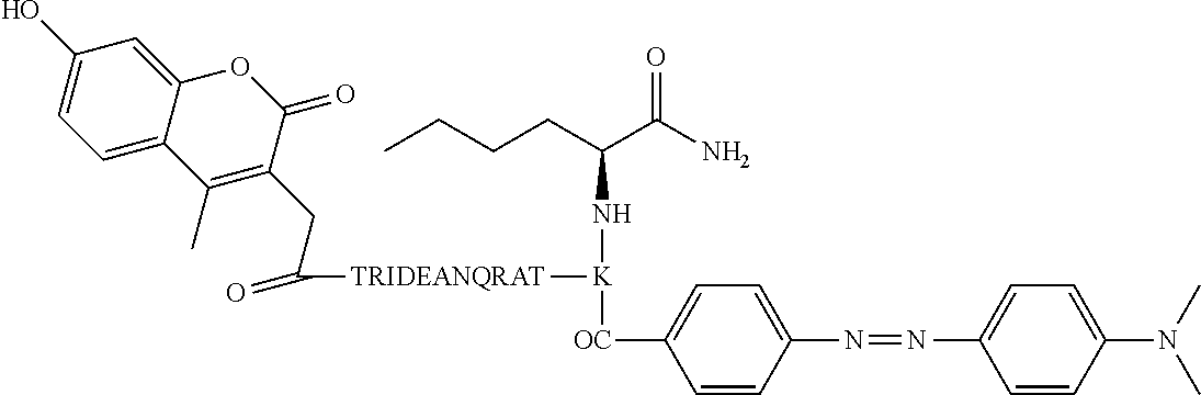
C12=CC=C(O)C=C1OC(=O)C(CC([TRIDEANQRAT][K]([OC]C1=CC=C(N=NC3=CC=C(N(C)C)C=C3)C=C1)NC(CCCC)C(=O)N)=O)=C2C
